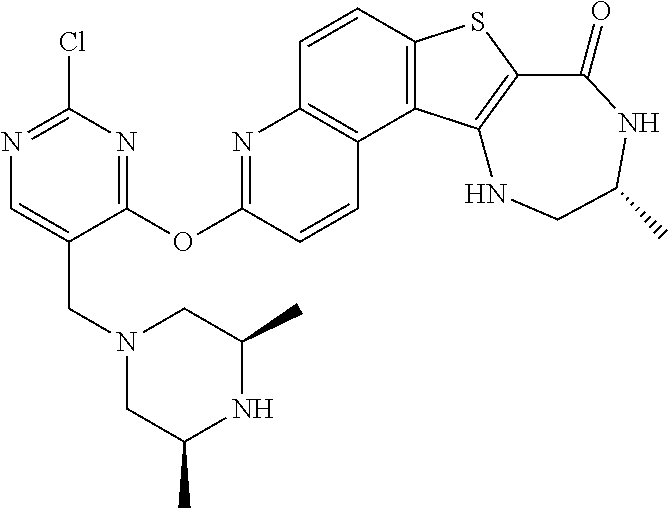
C1=CC2=C(C3=C1N=C(OC1=NC(Cl)=NC=C1CN1CC(C)NC(C)C1)C=C3)C1=C(S2)C(=O)NC(C)CN1
